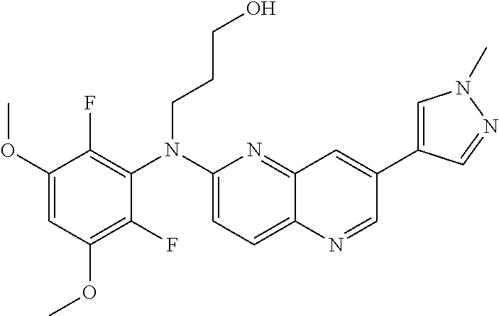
C1(OC)=CC(OC)=C(F)C(N(C2=CC=C3C(=N2)C=C(C2=CN(C)N=C2)C=N3)CCCO)=C1F
